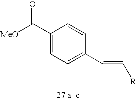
C1(C([MeO])=O)=CC=C(C=C[R])C=C1
